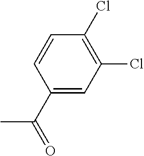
C1(C(=O)C)=CC(Cl)=C(Cl)C=C1
